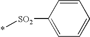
*[SO2]C1=CC=CC=C1
